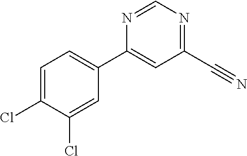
C1=C(Cl)C(Cl)=CC(C2=CC(C#N)=NC=N2)=C1
